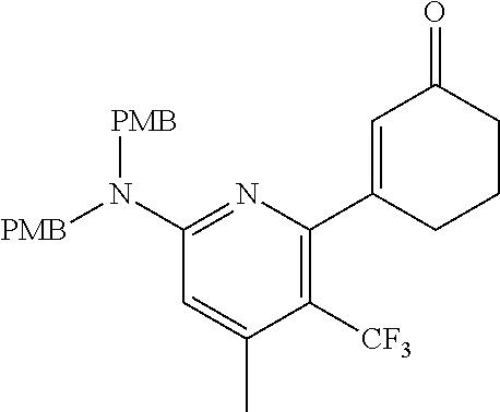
C1(N([PMB])[PMB])=NC(C2=CC(=O)CCC2)=C([CF3])C(C)=C1
